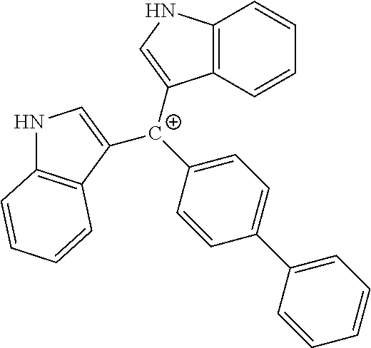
[C+](C1=CNC2=C1C=CC=C2)(C1=CC=C(C2=CC=CC=C2)C=C1)C1=CNC2=C1C=CC=C2
